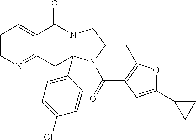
C1=CN=C2C(=C1)C(=O)N1CCN(C(C3=C(C)OC(C4CC4)=C3)=O)C1(C1=CC=C(Cl)C=C1)C2
